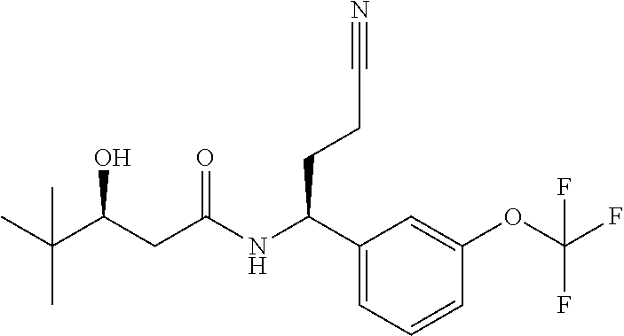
C1(C(NC(CC(C(C)(C)C)O)=O)CCC#N)=CC=CC(OC(F)(F)F)=C1
